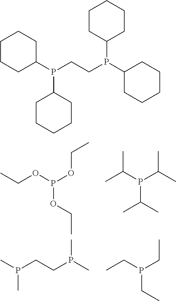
CCOP(OCC)OCC.CC(P(C(C)C)C(C)C)C.CP(CCP(C)C)C.C(P(CC)CC)C.C1(P(CCP(C2CCCCC2)C2CCCCC2)C2CCCCC2)CCCCC1
